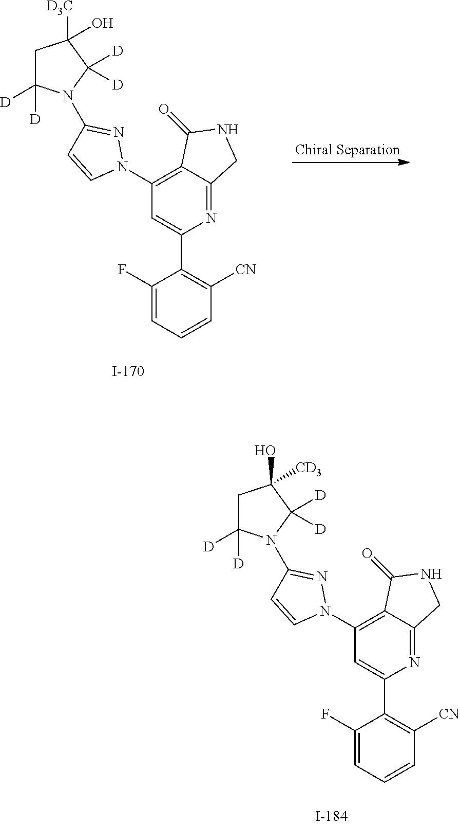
C1=CN(C2=C3C(=NC(C4=C([CN])C=CC=C4F)=C2)CNC3=O)N=C1N1C([D])([D])CC([D3C])(O)C1([D])[D].C1=CN(C2=C3C(=NC(C4=C([CN])C=CC=C4F)=C2)CNC3=O)N=C1N1C([D])([D])CC(O)([CD3])C1([D])[D]
